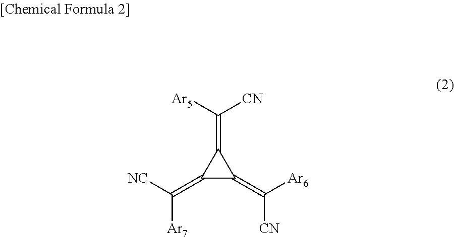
C1(=C([Ar7])[NC])C(=C([CN])[Ar6])C1=C([Ar5])[CN]
